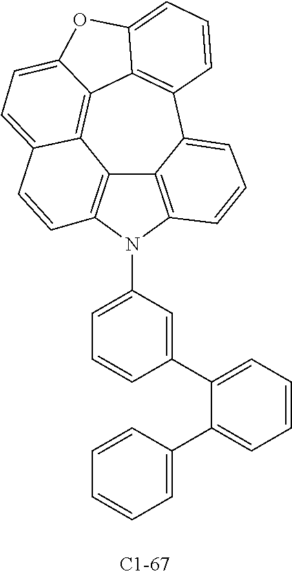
C12=C3N(C4=CC=CC(C5=CC=CC=C5C5=CC=CC=C5)=C4)C4=C1C(=CC=C4)C1=C4C5=C2C(=CC=C5OC4=CC=C1)C=C3
